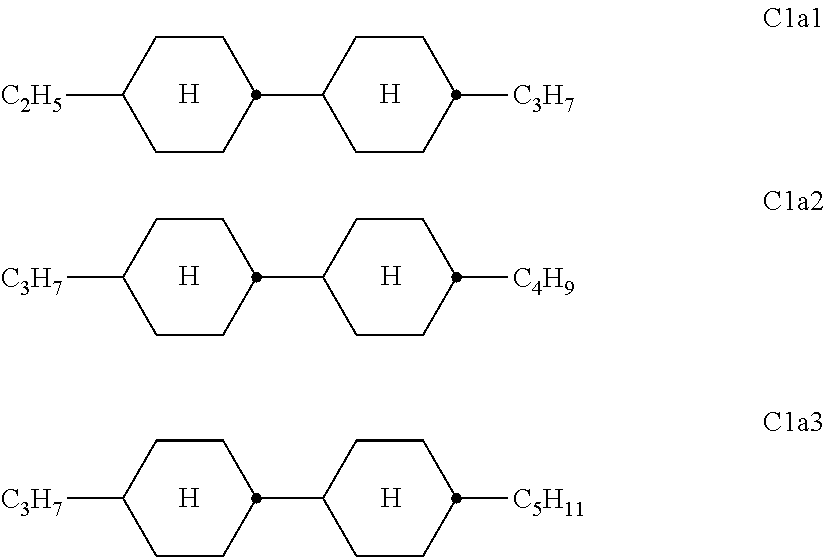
[C3H7]C1CCC(C2CCC([C4H9])CC2)CC1.[H].[H].[C3H7]C1CCC(C2CCC([C5H11])CC2)CC1.[H].[H].[C2H5]C1CCC(C2CCC([C3H7])CC2)CC1.[H].[H]
